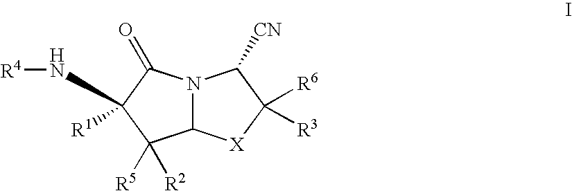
N12C([X]C([R6])([R3])C1[CN])C([R5])([R2])C([R1])(N[R4])C2=O
